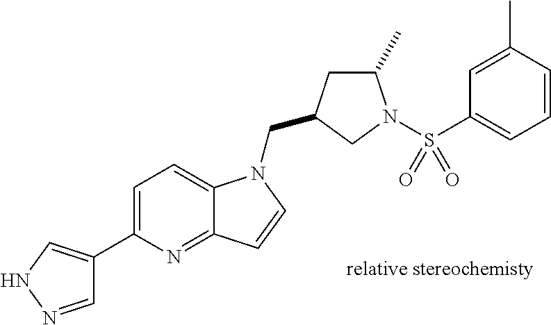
C1=NNC=C1C1=CC=C2C(=N1)C=CN2CC1CC(C)N(S(C2=CC=CC(C)=C2)(=O)=O)C1
